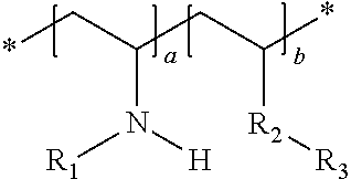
*CC(CC(*)[R2][R3])N([H])[R1]
